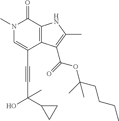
C(C1=CN(C)C(=O)C2=C1C(C(=O)OC(CCCC)(C)C)=C(C)N2)#CC(O)(C1CC1)C
